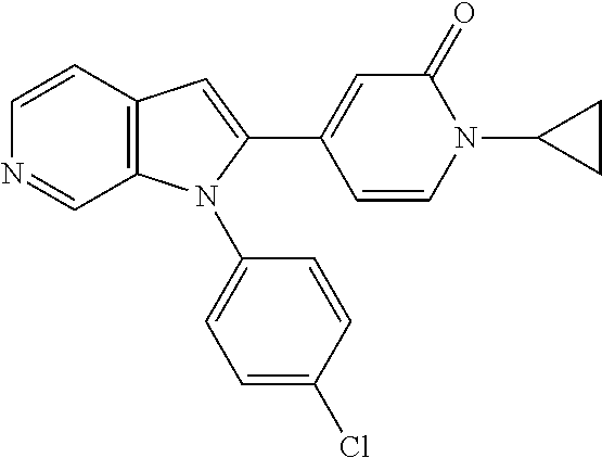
C1=CC2=C(C=N1)N(C1=CC=C(Cl)C=C1)C(C1=CC(=O)N(C3CC3)C=C1)=C2
